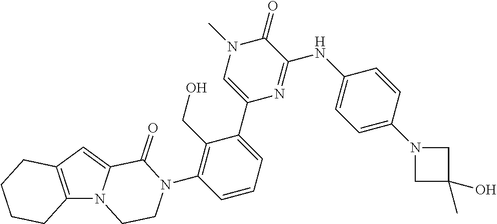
C12=C(C=C3N1CCN(C1=C(CO)C(C4=CN(C)C(=O)C(NC5=CC=C(N6CC(C)(O)C6)C=C5)=N4)=CC=C1)C3=O)CCCC2
